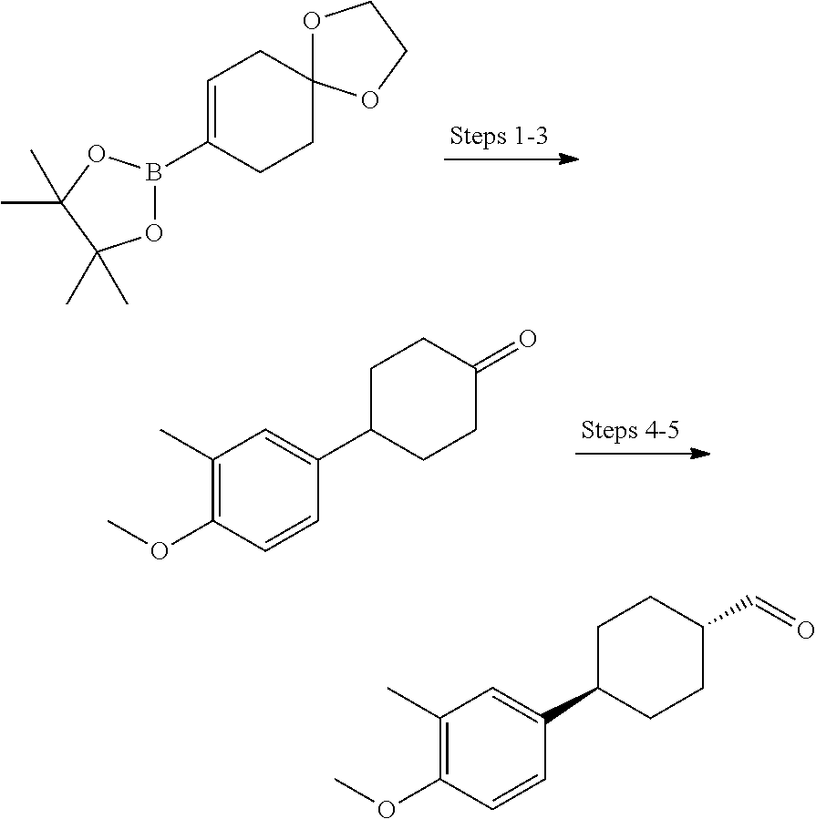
O1B(C2=CCC3(CC2)OCCO3)OC(C)(C)C1(C)C.C1(C)=C(OC)C=CC(C2CCC(=O)CC2)=C1.C1(C)=C(OC)C=CC(C2CCC(C=O)CC2)=C1
